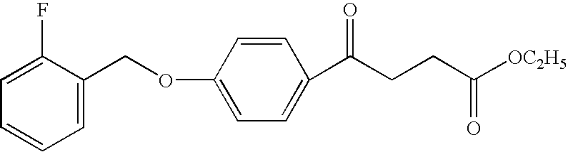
C1=C(F)C(COC2=CC=C(C(CCC([OC2H5])=O)=O)C=C2)=CC=C1
